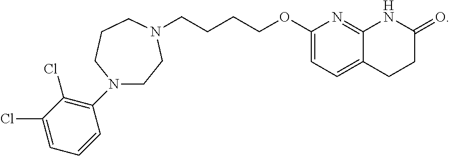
C1(OCCCCN2CCN(C3=C(Cl)C(Cl)=CC=C3)CCC2)=CC=C2C(=N1)NC(=O)CC2
